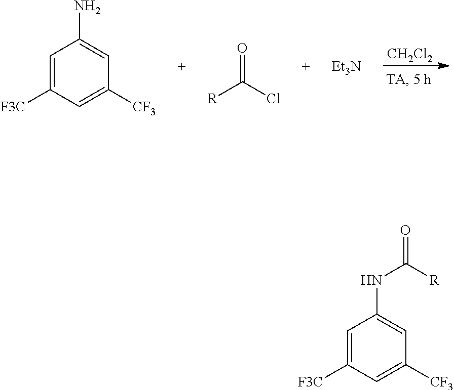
[CH2Cl2].C1=C([F3C])C=C([CF3])C=C1N.O=C(Cl)[R].[Et3N].C1=C([F3C])C=C([CF3])C=C1NC(=O)[R]
